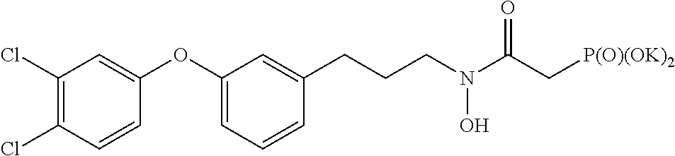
C1(Cl)=C(Cl)C=CC(OC2=CC=CC(CCCN(C(C[P(O)(OK)2])=O)O)=C2)=C1
